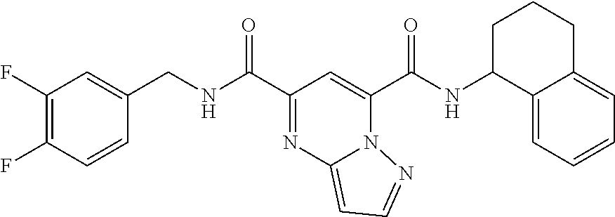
C1=CC(F)=C(F)C=C1CNC(C1=NC2=CC=NN2C(C(NC2C3=CC=CC=C3CCC2)=O)=C1)=O
